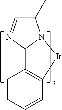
C1(C)C=NC2N1[Ir]C1=C2C=CC=C1
